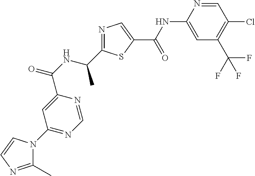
C1=NC(NC(=O)C2=CN=C(C(NC(C3=CC(N4C(C)=NC=C4)=NC=N3)=O)C)S2)=CC(C(F)(F)F)=C1Cl
